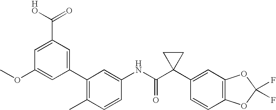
C1(C2=CC(C(O)=O)=CC(OC)=C2)=C(C)C=CC(NC(C2(C3=CC4=C(C=C3)OC(F)(F)O4)CC2)=O)=C1
